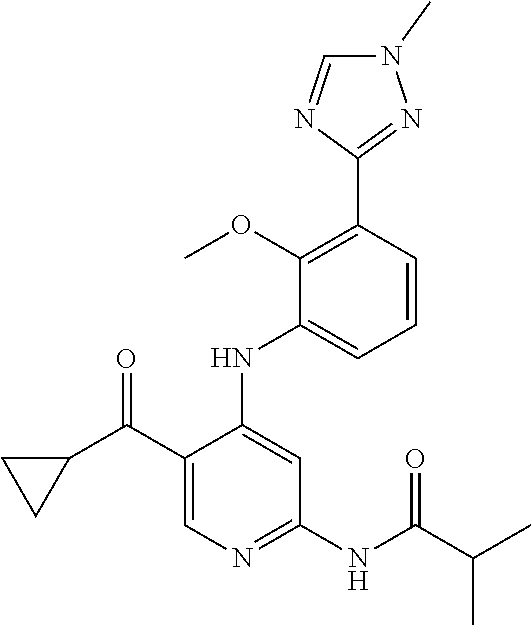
C1=CC(C2=NN(C)C=N2)=C(OC)C(NC2=CC(NC(=O)C(C)C)=NC=C2C(C2CC2)=O)=C1
